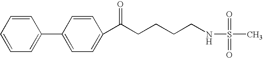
C1=CC=CC=C1C1=CC=C(C(CCCCNS(C)(=O)=O)=O)C=C1
